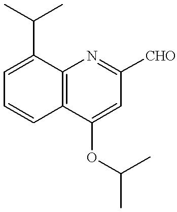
C1=C(C(C)C)C2=C(C=C1)C(OC(C)C)=CC([CHO])=N2
